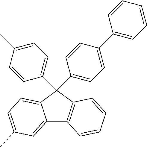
C12=CC(C)=CC=C1C(C1=CC=C(C3=CC=CC=C3)C=C1)(C1=CC=C(C)C=C1)C1=C2C=CC=C1
